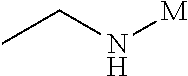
CCN[M]
